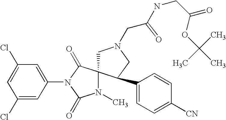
C1=C(Cl)C=C(N2C(=O)C3(N(C)C2=O)CN(CC(=O)NCC(OC(C)(C)C)=O)CC3C2=CC=C([CN])C=C2)C=C1Cl
